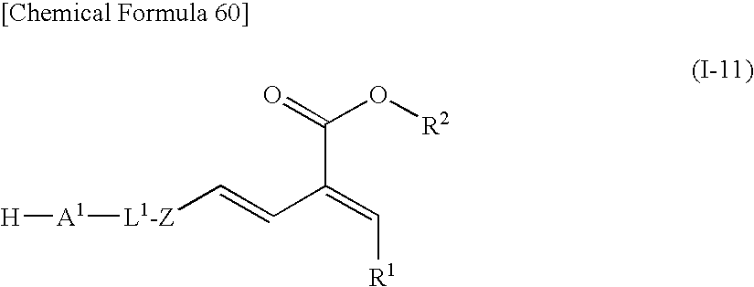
O=C(O[R2])C(=C[R1])C=C[L1-Z][A1][H]
